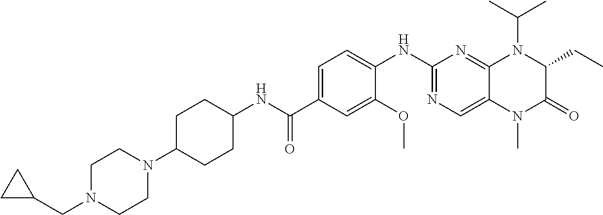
C1C(CN2CCN(C3CCC(NC(C4=CC=C(NC5=NC=C6C(=N5)N(C(C)C)C(CC)C(=O)N6C)C(OC)=C4)=O)CC3)CC2)C1
